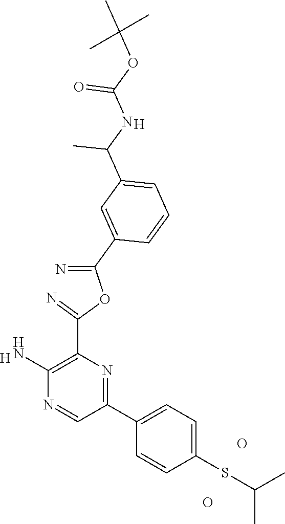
[H].C1(N)=C(C(OC(=N)C2=CC(C(NC(OC(C)(C)C)=O)C)=CC=C2)=N)N=C(C2=CC=C(SC(C)C)C=C2)C=N1.O.O.[H]
